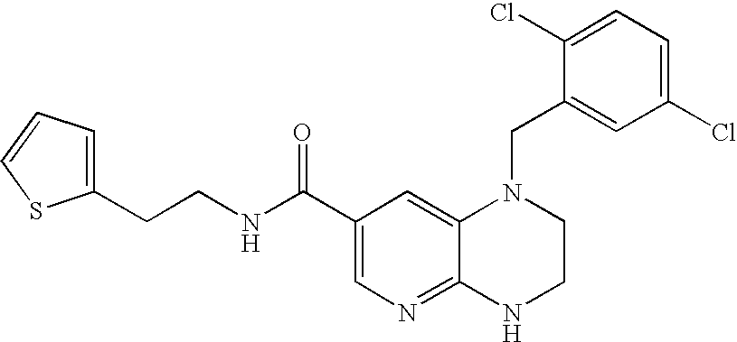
C1(Cl)=CC=C(Cl)C=C1CN1C2=CC(C(=O)NCCC3=CC=CS3)=CN=C2NCC1
